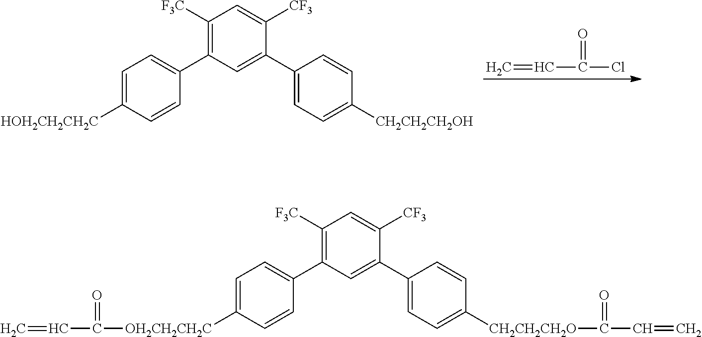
C=CC(Cl)=O.C1=C([HOH2CH2CH2C])C=CC(C2=C([F3C])C=C([CF3])C(C3=CC=C([CH2CH2CH2OH])C=C3)=C2)=C1.C1=C([OH2CH2CH2C]C(C=C)=O)C=CC(C2=C([F3C])C=C([CF3])C(C3=CC=C([CH2CH2CH2O]C(C=C)=O)C=C3)=C2)=C1
